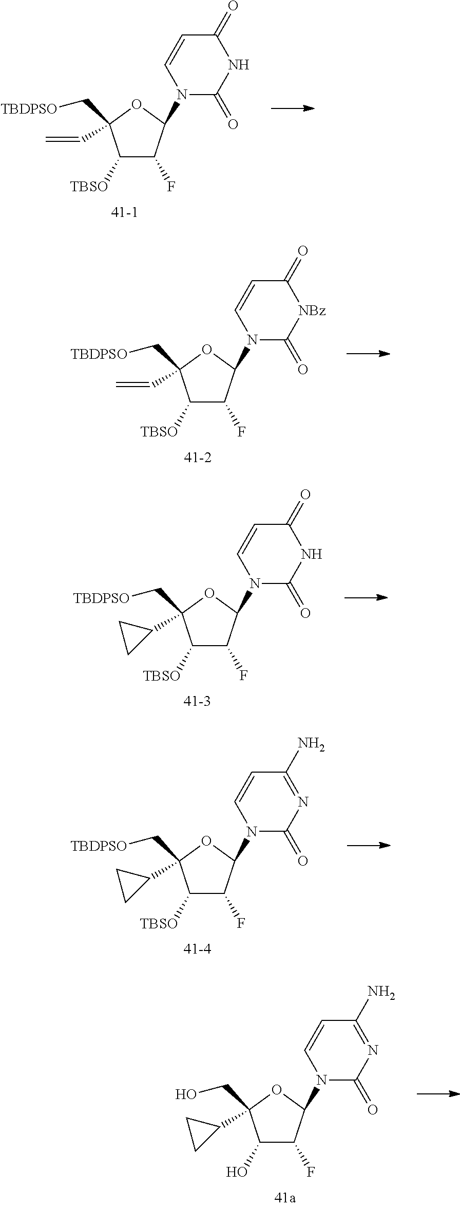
C1([TBSO])C(F)C(N2C(=O)NC(=O)C=C2)OC1(C=C)C[TBDPSO].C1([TBSO])C(F)C(N2C(=O)[NBz]C(=O)C=C2)OC1(C=C)C[TBDPSO].C1([TBSO])C(F)C(N2C(=O)NC(=O)C=C2)OC1(C1CC1)C[TBDPSO].C1([TBSO])C(F)C(N2C(=O)N=C(N)C=C2)OC1(C1CC1)C[TBDPSO].C1(O)C(F)C(N2C(=O)N=C(N)C=C2)OC1(C1CC1)CO
